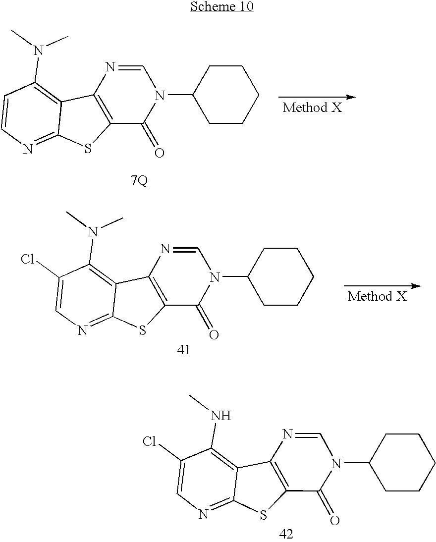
C1=CN=C2C(=C1N(C)C)C1=C(S2)C(=O)N(C2CCCCC2)C=N1.C1(Cl)=CN=C2C(=C1N(C)C)C1=C(S2)C(=O)N(C2CCCCC2)C=N1.C1(Cl)=CN=C2C(=C1NC)C1=C(S2)C(=O)N(C2CCCCC2)C=N1
